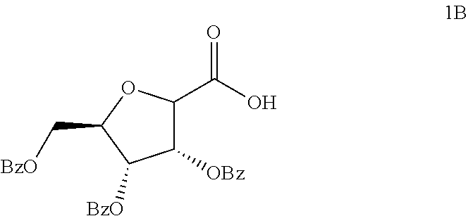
C1(C(O)=O)C([OBz])C([BzO])C(C[BzO])O1
